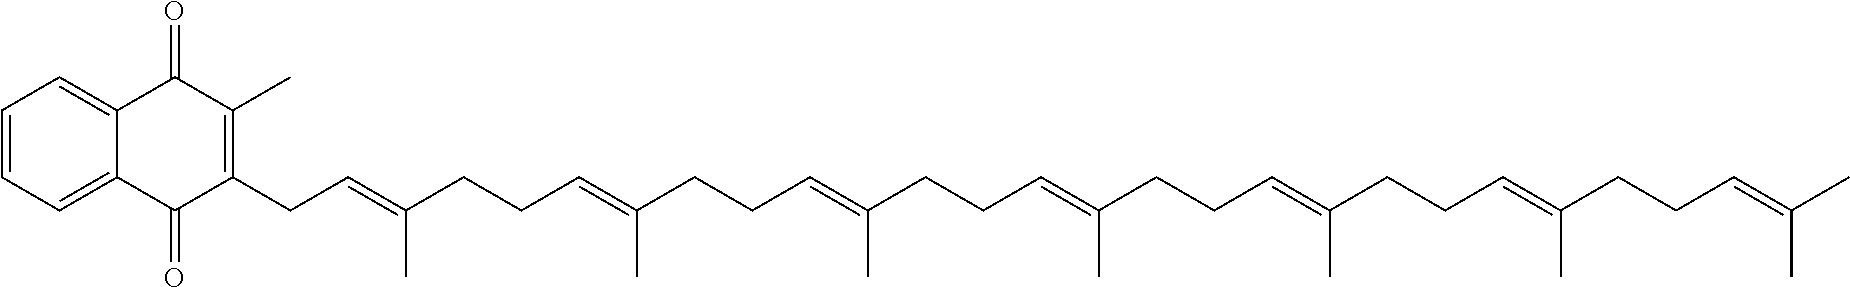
C(CCC=C(CCC=C(CCC=C(CCC=C(CCC=C(CCC=C(C)C)C)C)C)C)C)(=CCC1=C(C)C(=O)C2=CC=CC=C2C1=O)C
